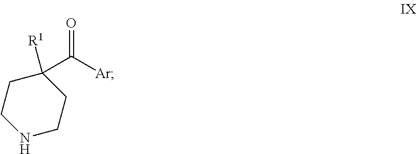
C1(C([Ar])=O)([R1])CCNCC1
